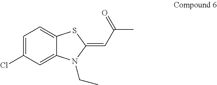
C12=CC(Cl)=CC=C1SC(=CC(C)=O)N2CC
